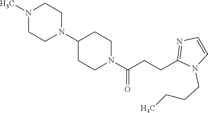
C1(N2CCN(C)CC2)CCN(C(CCC2=NC=CN2CCCC)=O)CC1
